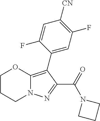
C1CCN2C(=C(C3=CC(F)=C([CN])C=C3F)C(C(=O)N3CCC3)=N2)O1
